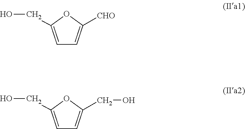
C1=C(CO)OC([CHO])=C1.C1=C(CO)OC(CO)=C1
